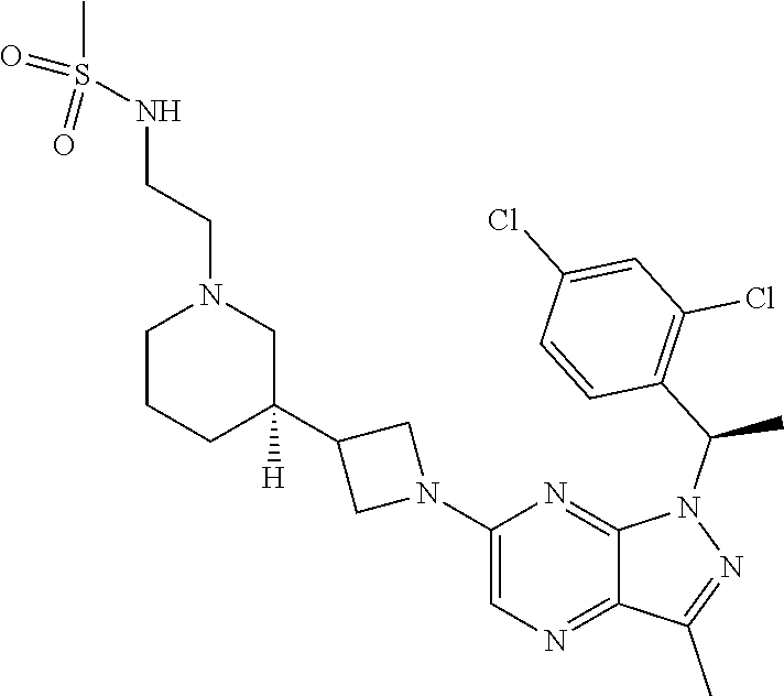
C1(N2CC(C3([H])CN(CCNS(=O)(C)=O)CCC3)C2)=CN=C2C(=N1)N(C(C1=C(Cl)C=C(Cl)C=C1)C)N=C2C
